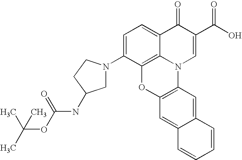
C1=C(N2CC(NC(OC(C)(C)C)=O)CC2)C2=C3C(=C1)C(=O)C(C(O)=O)=CN3C1=C(O2)C=C2C(=C1)C=CC=C2
